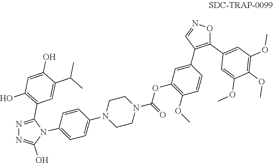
N1=C(C2=C(O)C=C(O)C(C(C)C)=C2)N(C2=CC=C(N3CCN(C(=O)OC4=C(OC)C=CC(C5=C(C6=CC(OC)=C(OC)C(OC)=C6)ON=C5)=C4)CC3)C=C2)C(O)=N1
